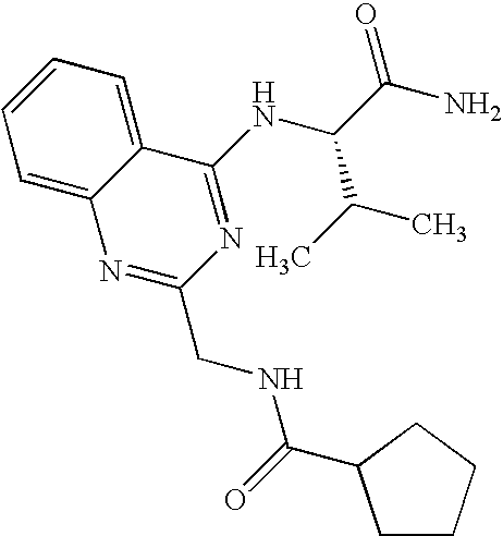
C1=C2C(=CC=C1)N=C(CNC(=O)C1CCCC1)N=C2NC(C(C)C)C(N)=O
